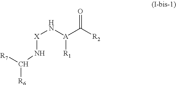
[R2]C([A](N[X]NC([R6])[R7])[R1])=O
